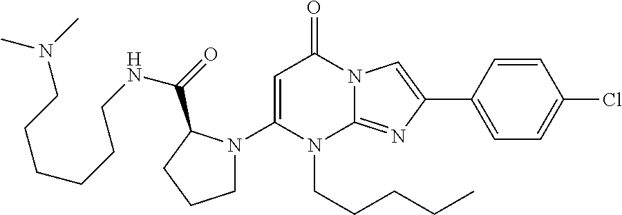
C1=C(N2CCCC2C(=O)NCCCCCCN(C)C)N(CCCCC)C2=NC(C3=CC=C(Cl)C=C3)=CN2C1=O
